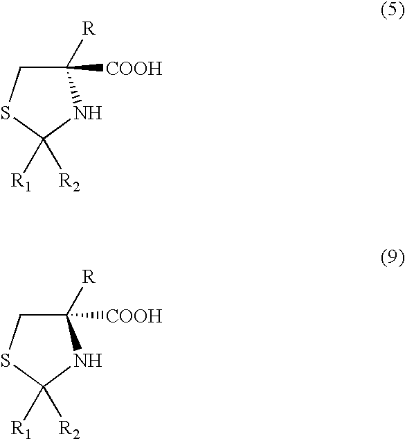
C1([COOH])([R])CSC([R2])([R1])N1.C1([COOH])([R])CSC([R2])([R1])N1
